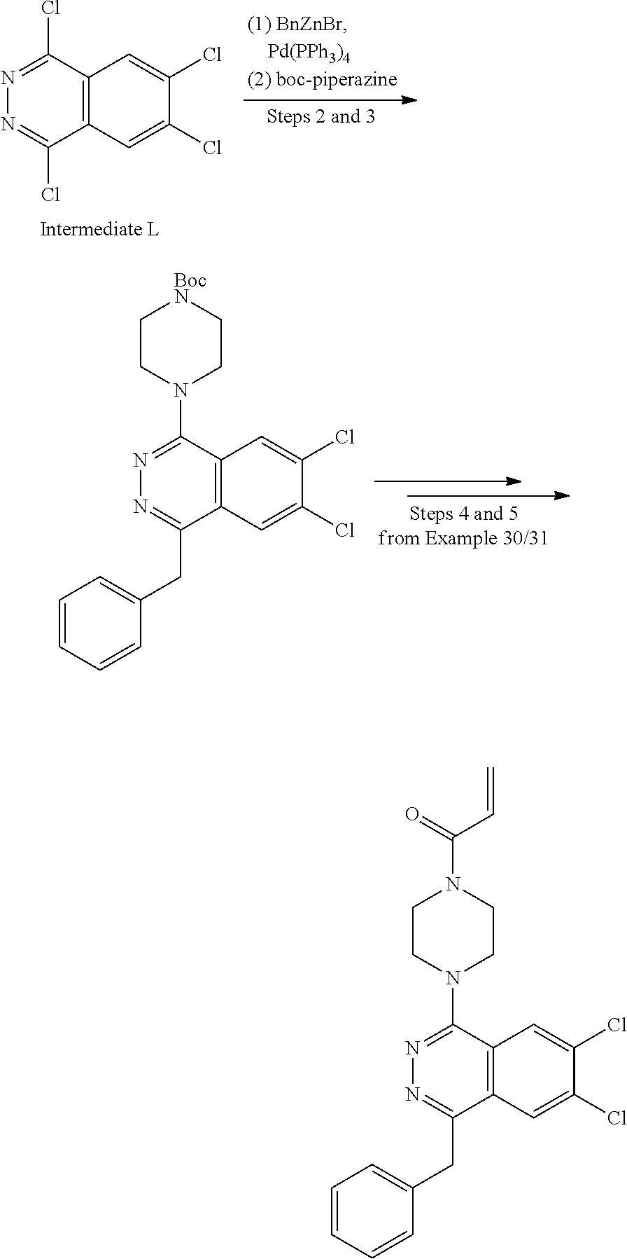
N1=C(N2CCN(C(=O)C=C)CC2)C2=C(C(CC3=CC=CC=C3)=N1)C=C(Cl)C(Cl)=C2.N1=C(N2CC[BocN]CC2)C2=C(C(CC3=CC=CC=C3)=N1)C=C(Cl)C(Cl)=C2.ClC1=NN=C(Cl)C2=C1C=C(Cl)C(Cl)=C2
